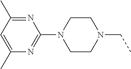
N1=C(C)C=C(C)N=C1N1CCN(CC)CC1
